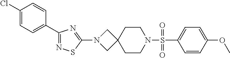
C1=CC(OC)=CC=C1S(N1CCC2(CC1)CN(C1=NC(C3=CC=C(Cl)C=C3)=NS1)C2)(=O)=O
